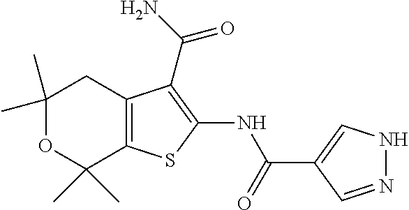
C1(C)(C)OC(C)(C)C2=C(C1)C(C(=O)N)=C(NC(=O)C1=CNN=C1)S2
